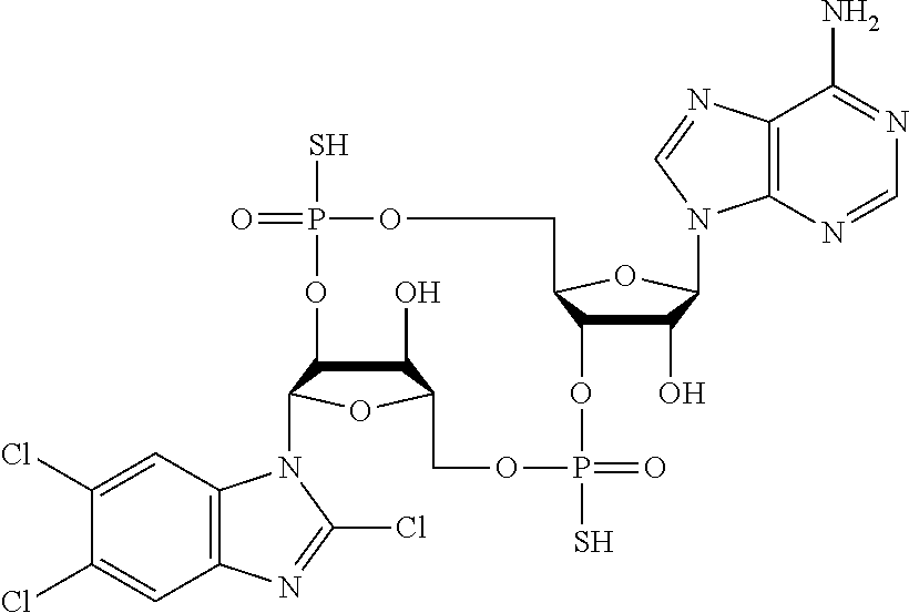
C1(O)C2C(N3C4=C(C=C(Cl)C(Cl)=C4)N=C3Cl)OC1COP(S)(=O)OC1C(O)C(N3C4=C(C(N)=NC=N4)N=C3)OC1COP(S)(=O)O2
